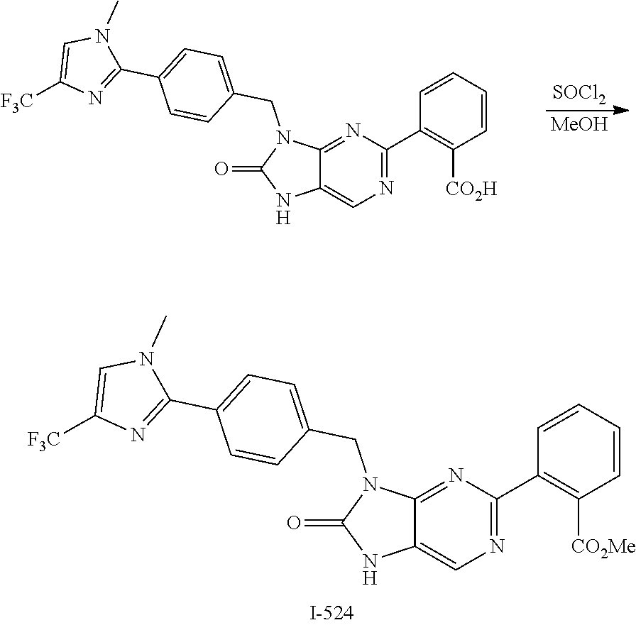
C1=C2C(=NC(C3=C([CO2H])C=CC=C3)=N1)N(CC1=CC=C(C3=NC([F3C])=CN3C)C=C1)C(=O)N2.[SOCl2].[MeOH].C1=C2C(=NC(C3=C([CO2Me])C=CC=C3)=N1)N(CC1=CC=C(C3=NC([F3C])=CN3C)C=C1)C(=O)N2
